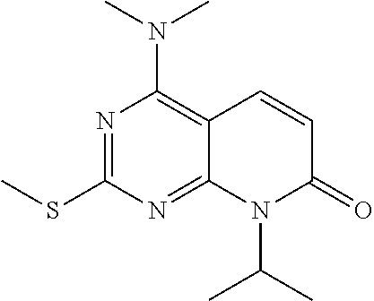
N1=C(SC)N=C2C(=C1N(C)C)C=CC(=O)N2C(C)C
